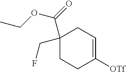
C1(CF)(C(=O)OCC)CCC([OTf])=CC1
